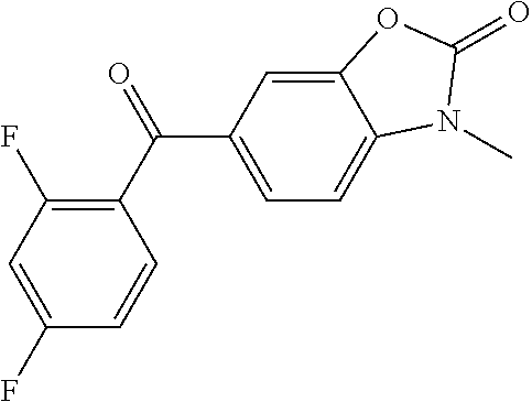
C1(C(=O)C2=CC=C3C(=C2)OC(=O)N3C)=C(F)C=C(F)C=C1
